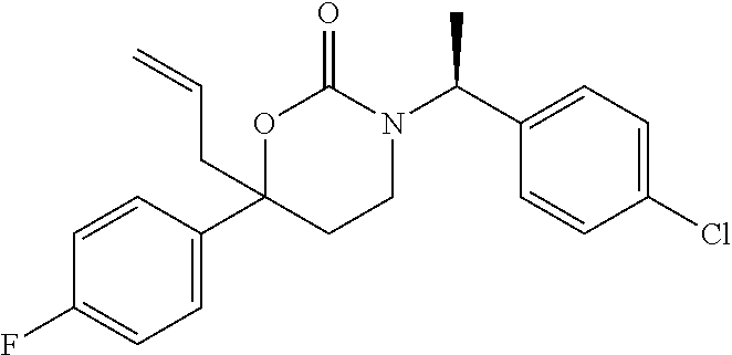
C1(C(N2C(=O)OC(C3=CC=C(F)C=C3)(CC=C)CC2)C)=CC=C(Cl)C=C1
